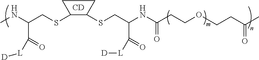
S(C1C(SCC(NC(CCOCCC(C)=O)=O)C(=O)[L][D])CC1)CC(NC)C(=O)[L][D].[CD]
